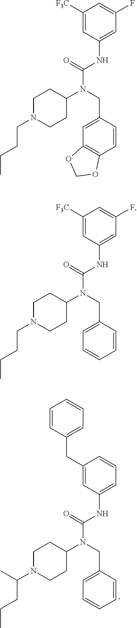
C1(CC2=CC=CC=C2)=CC(NC(=O)N(CC2=CC=CC=C2)C2CCN(C(C)CCC)CC2)=CC=C1.C1([F3C])=CC(NC(=O)N(CC2=CC3=C(C=C2)OCO3)C2CCN(CCCC)CC2)=CC(F)=C1.C1([F3C])=CC(NC(=O)N(CC2=CC=CC=C2)C2CCN(CCCC)CC2)=CC(F)=C1
